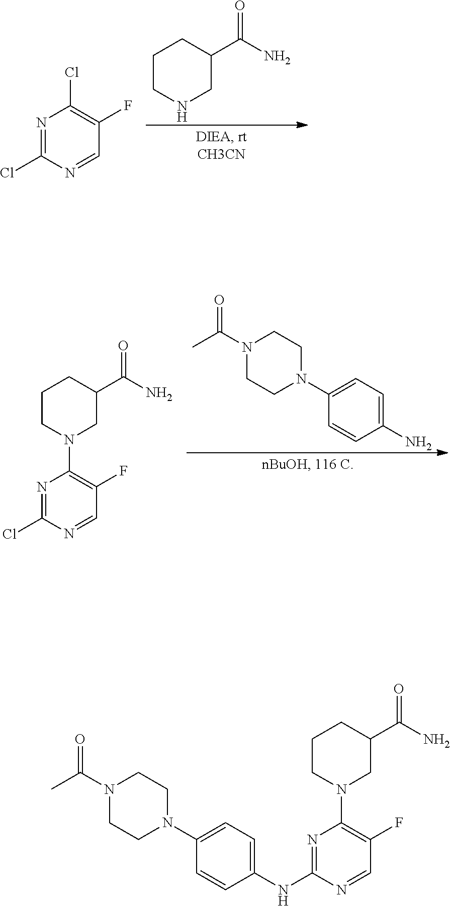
C1CNCC(C(=O)N)C1.N1=C(Cl)N=CC(F)=C1Cl.C1(N)=CC=C(N2CCN(C(C)=O)CC2)C=C1.N1=C(Cl)N=CC(F)=C1N1CC(C(N)=O)CCC1.N1=C(NC2=CC=C(N3CCN(C(C)=O)CC3)C=C2)N=CC(F)=C1N1CC(C(N)=O)CCC1
